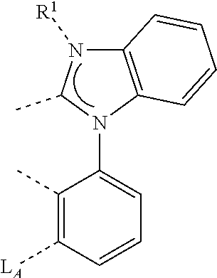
C1(C)=C([LA])C=CC=C1N1C(C)N([R1])C2=C1C=CC=C2
